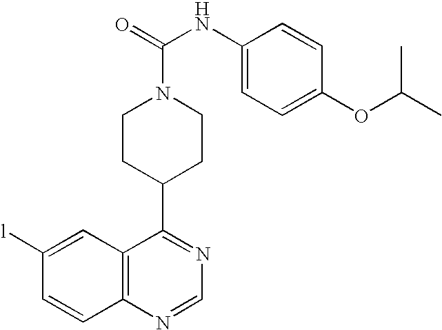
N1=CN=C(C2CCN(C(=O)NC3=CC=C(OC(C)C)C=C3)CC2)C2=C1C=CC([l])=C2
